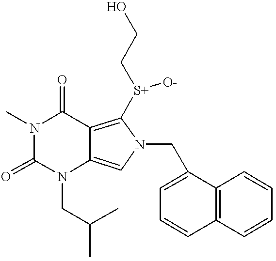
N1(C)C(=O)N(CC(C)C)C2=CN(CC3=CC=CC4=C3C=CC=C4)C([S+](CCO)[O-])=C2C1=O
